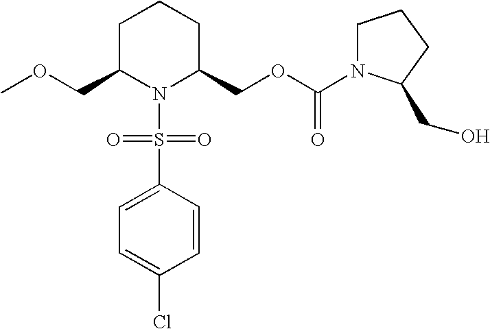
C1C(COC)N(S(C2=CC=C(Cl)C=C2)(=O)=O)C(COC(=O)N2CCCC2CO)CC1
